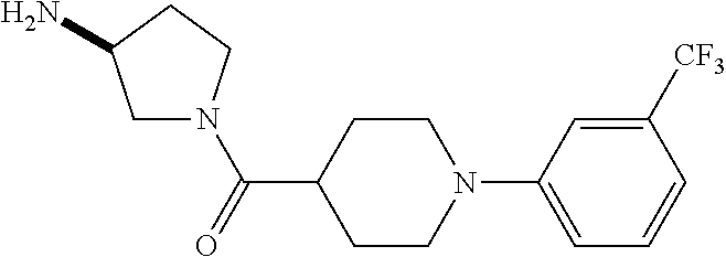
C1([CF3])=CC(N2CCC(C(=O)N3CC(N)CC3)CC2)=CC=C1
